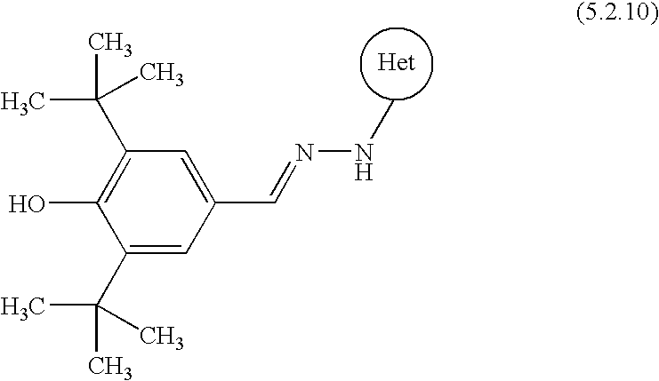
C1(C(C)(C)C)=CC(C=NNC)=CC(C(C)(C)C)=C1O
